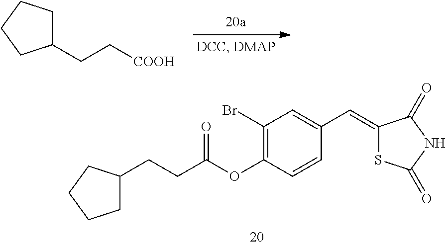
C1(Br)=C(OC(CCC2CCCC2)=O)C=CC(C=C2SC(=O)NC2=O)=C1.C1(CC[COOH])CCCC1
